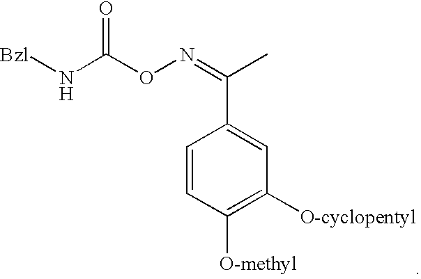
[Bzl]NC(ON=C(C)C1=CC([O-cyclopentyl])=C([O-methyl])C=C1)=O
